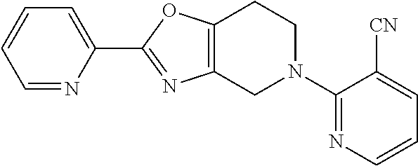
C1=NC(C2=NC3=C(O2)CCN(C2=NC=CC=C2[CN])C3)=CC=C1
